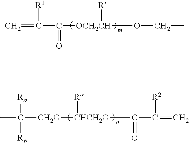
C=C(C([OCH2CH](OCC)[R])=O)[R1].[CH2O]([CHCH2O](C(C(=C)[R2])=O)[R])C(C)([Ra])[Rb]
